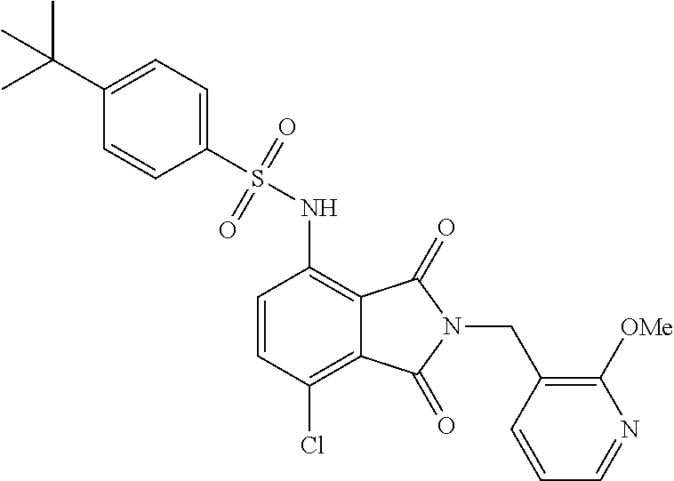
C1(S(NC2=C3C(=C(Cl)C=C2)C(=O)N(CC2=C([OMe])N=CC=C2)C3=O)(=O)=O)=CC=C(C(C)(C)C)C=C1
